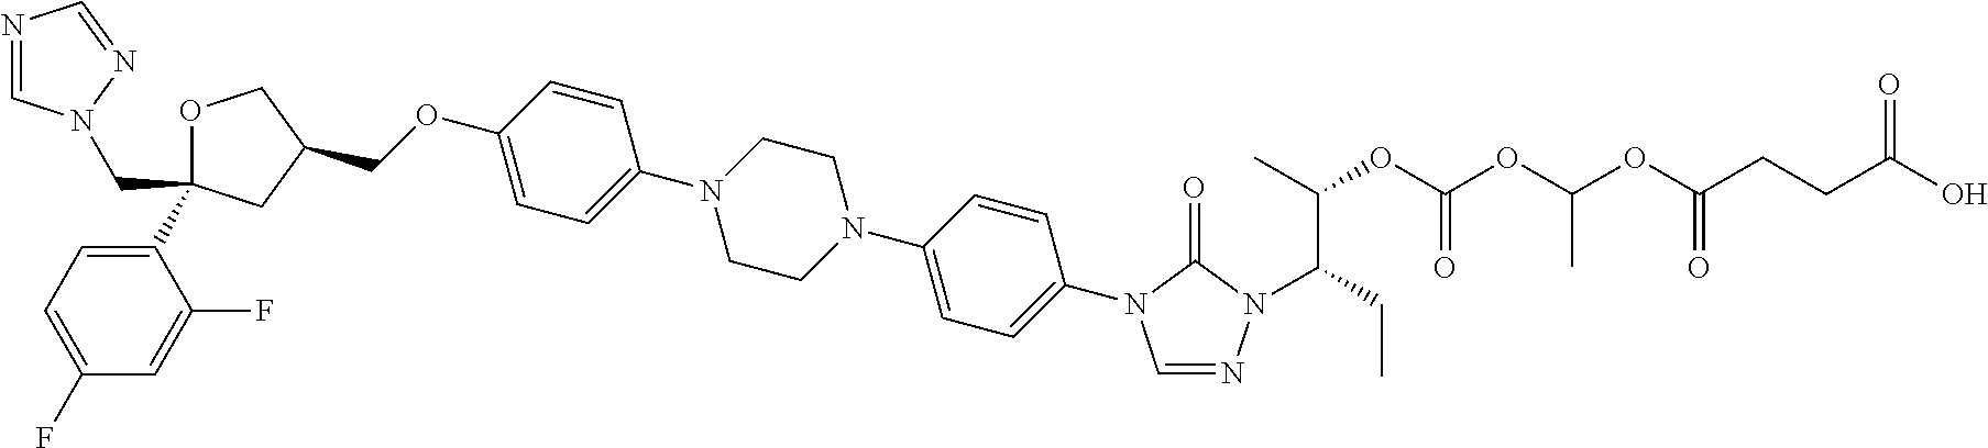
C1OC(C2=CC=C(F)C=C2F)(CN2C=NC=N2)CC1COC1=CC=C(N2CCN(C3=CC=C(N4C=NN(C(CC)C(C)OC(OC(OC(CCC(O)=O)=O)C)=O)C4=O)C=C3)CC2)C=C1
